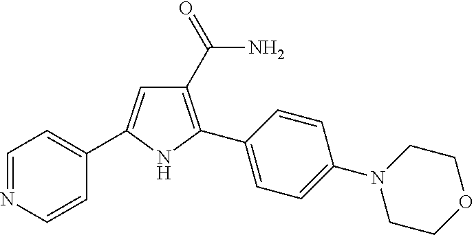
C1(C(=O)N)=C(C2=CC=C(N3CCOCC3)C=C2)NC(C2=CC=NC=C2)=C1
